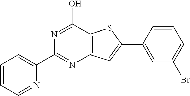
N1=C(O)C2=C(N=C1C1=CC=CC=N1)C=C(C1=CC(Br)=CC=C1)S2
